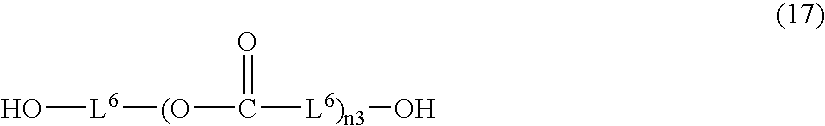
O[L6][(O]C([L6)n3]O)=O
